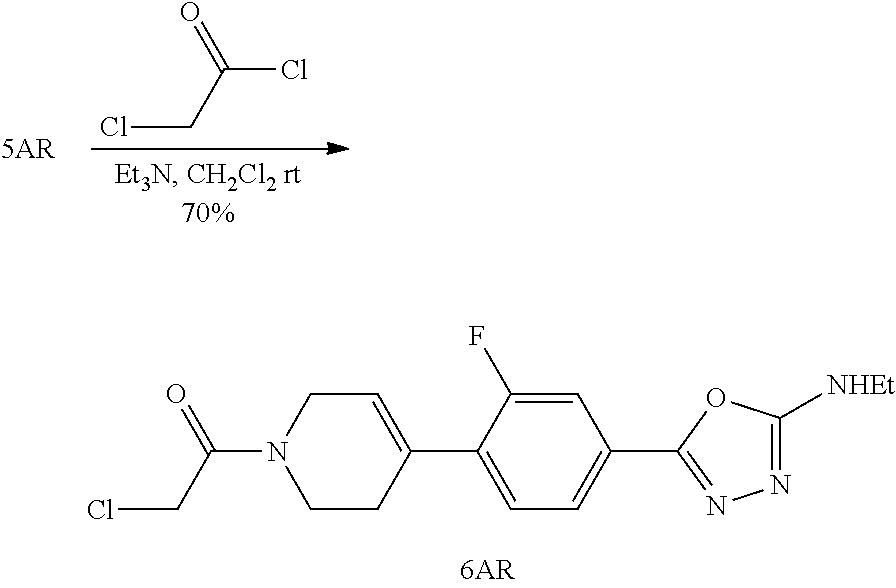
ClCC(Cl)=O.C1CC(C2=CC=C(C3=NN=C([NHEt])O3)C=C2F)=CCN1C(CCl)=O
